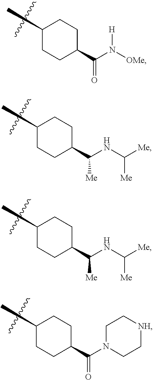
C1CC(C(=O)N([OMe])[H])CCC1C.C1CC(C(NC([Me])[Me])[Me])CCC1C.C1CC(C(NC([Me])[Me])[Me])CCC1C.C1CC(C(=O)N2CC[NH]CC2)CCC1C
